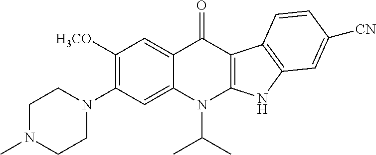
C12=CC([H3CO])=C(N3CCN(C)CC3)C=C1N(C(C)C)C1=C(C2=O)C2=C(N1)C=C([CN])C=C2
